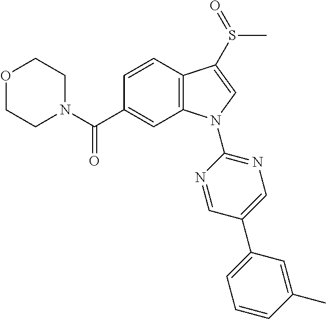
N1(C(C2=CC3=C(C=C2)C(S(C)=O)=CN3C2=NC=C(C3=CC=CC(C)=C3)C=N2)=O)CCOCC1
